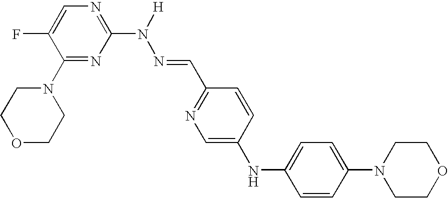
C1(N2CCOCC2)=NC(N(N=CC2=NC=C(NC3=CC=C(N4CCOCC4)C=C3)C=C2)[H])=NC=C1F
